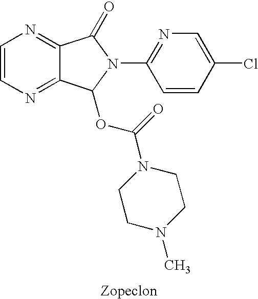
C1=CN=C2C(=N1)C(=O)N(C1=NC=C(Cl)C=C1)C2OC(=O)N1CCN(C)CC1
